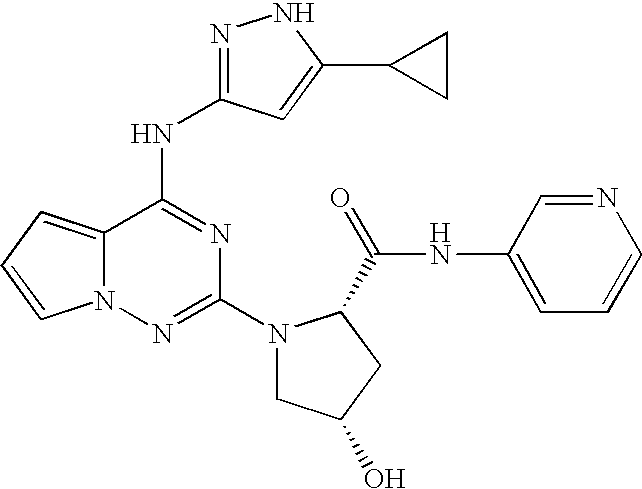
N1=C(NC2=NC(N3CC(O)CC3C(=O)NC3=CC=CN=C3)=NN3C2=CC=C3)C=C(C2CC2)N1
